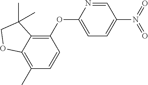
C1(OC2=CC=C(N(=O)=O)C=N2)=C2C(=C(C)C=C1)OCC2(C)C
